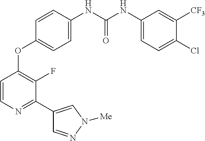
C1=CN=C(C2=CN([Me])N=C2)C(F)=C1OC1=CC=C(NC(NC2=CC=C(Cl)C([CF3])=C2)=O)C=C1
